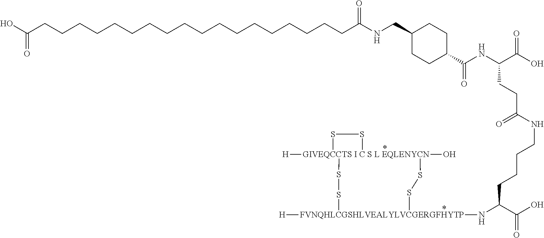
[GIVEQCCTS I C S L EQLENYCN]12([H])(O)(SS[FVNQHLCGSHLVEALYLVCGERGFHYTP]([H])(NC(C(O)=O)CCCCNC(CCC(NC(=O)C3CCC(CNC(CCCCCCCCCCCCCCCCCCC(O)=O)=O)CC3)C(O)=O)=O)SS1)SS2
